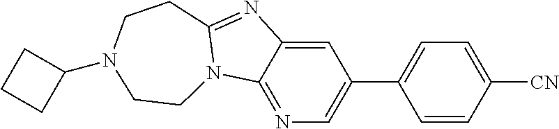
N1=C2C(=CC(C3=CC=C([CN])C=C3)=C1)N=C1N2CCN(C2CCC2)CC1
